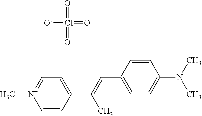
C1=[N+](C)C=CC(C(=CC2=CC=C(N(C)C)C=C2)C)=C1.O=Cl(=O)(=O)[O-]
